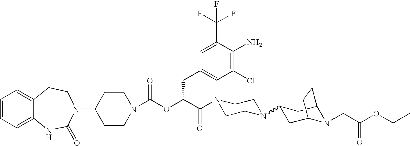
C12=CC=CC=C1NC(=O)N(C1CCN(C(OC(C(=O)N3CCN(C4CC5N(CC(OCC)=O)C(C4)CC5)CC3)CC3=CC(Cl)=C(N)C(C(F)(F)F)=C3)=O)CC1)CC2
